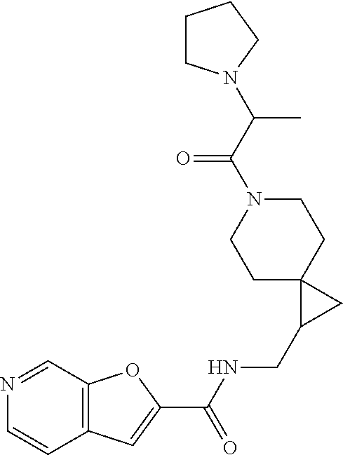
C12=C(C=NC=C1)OC(C(NCC1CC13CCN(C(C(N1CCCC1)C)=O)CC3)=O)=C2
